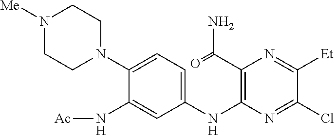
C1(N2CCN([Me])CC2)=CC=C(NC2=C(C(=O)N)N=C([Et])C(Cl)=N2)C=C1N[Ac]
